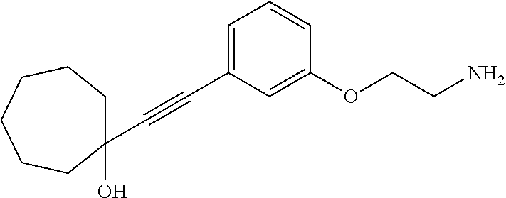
C1=C(C#CC2(O)CCCCCC2)C=C(OCCN)C=C1
